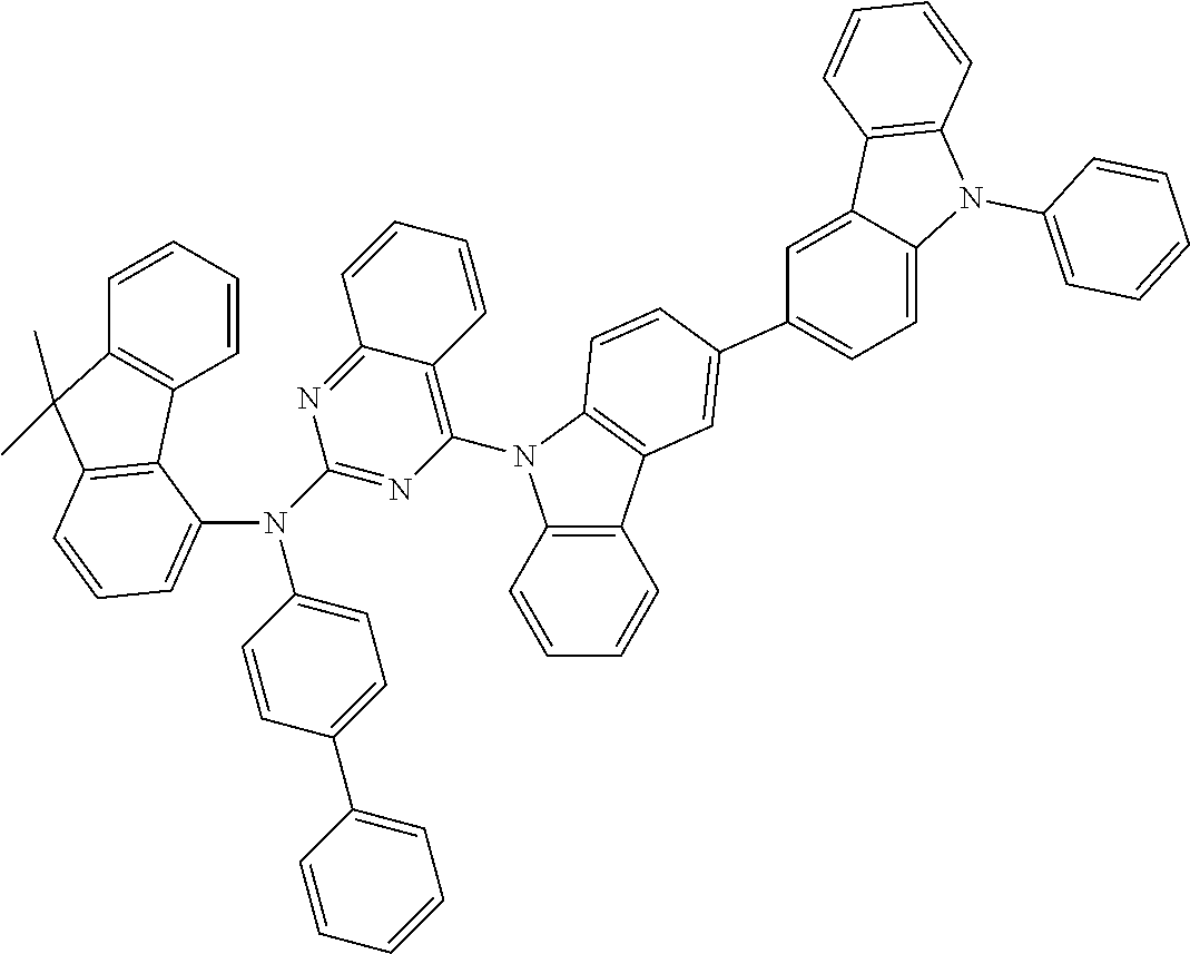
C1=CC=CC2=C1C1=C(C2(C)C)C=CC=C1N(C1=CC=C(C2=CC=CC=C2)C=C1)C1=NC(N2C3=C(C4=C2C=CC(C2=CC=C5C(=C2)C2=C(N5C5=CC=CC=C5)C=CC=C2)=C4)C=CC=C3)=C2C(=N1)C=CC=C2
